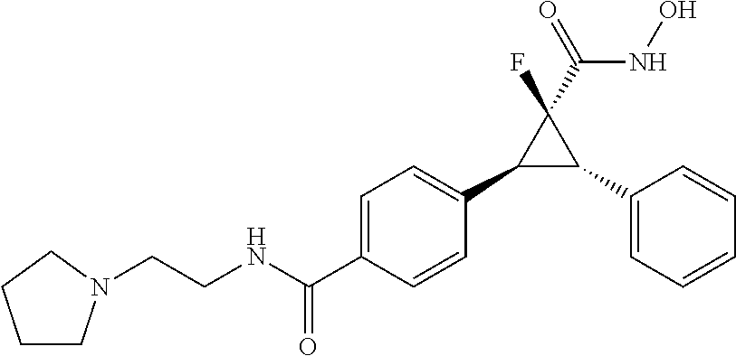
C1(C2C(C3=CC=C(C(NCCN4CCCC4)=O)C=C3)C2(F)C(=O)NO)=CC=CC=C1
